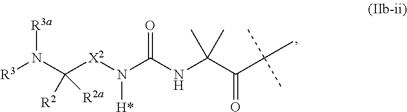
[R3a]N(C([X2]N(C(NC(C(C(C)(C)C)=O)(C)C)=O)[H*])([R2])[R2a])[R3]
